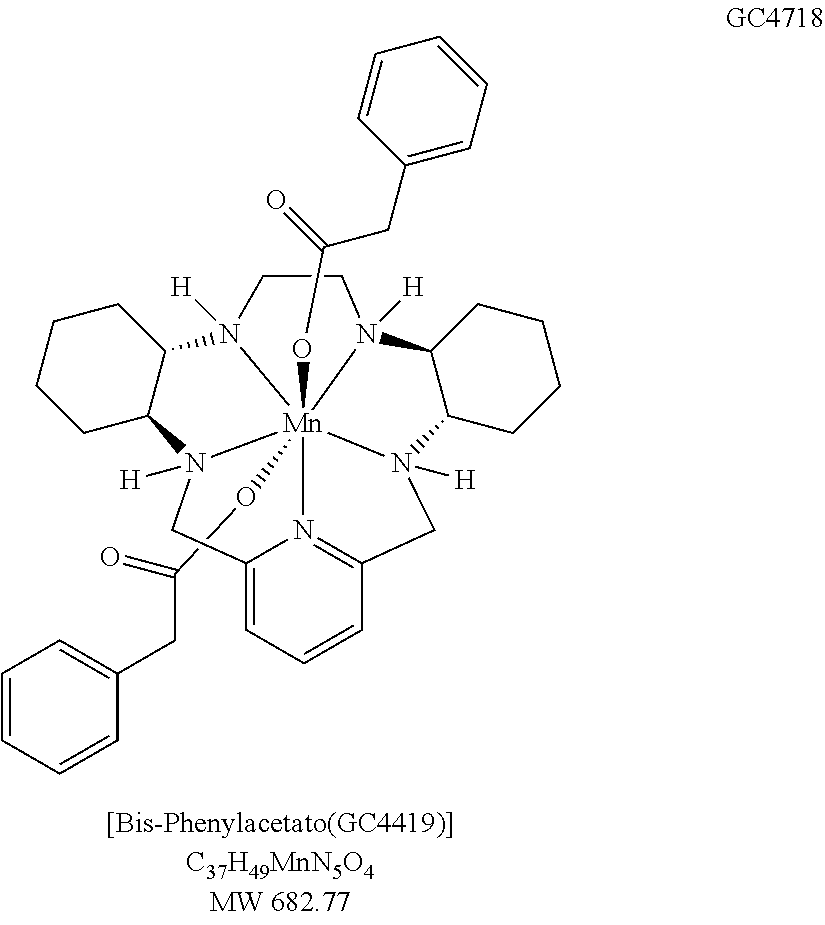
C(O[Mn]1234(OC(CC5=CC=CC=C5)=O)N5([H])C6CCCCC6N1([H])CCN2([H])C1C(N3([H])CC2=CC=CC(=N42)C5)CCCC1)(=O)CC1=CC=CC=C1
